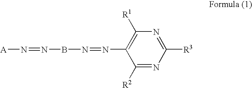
[A]N=NBN=NC1=C([R1])N=C([R3])N=C1[R2]
